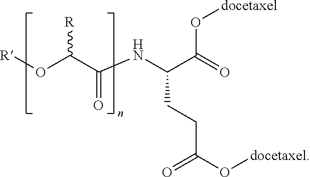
[R]OC(C(NC(C(=O)O[docetaxel])CCC(O[docetaxel])=O)=O)[R]
